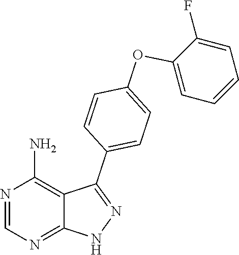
N1=CN=C2C(=C1N)C(C1=CC=C(OC3=CC=CC=C3F)C=C1)=NN2
